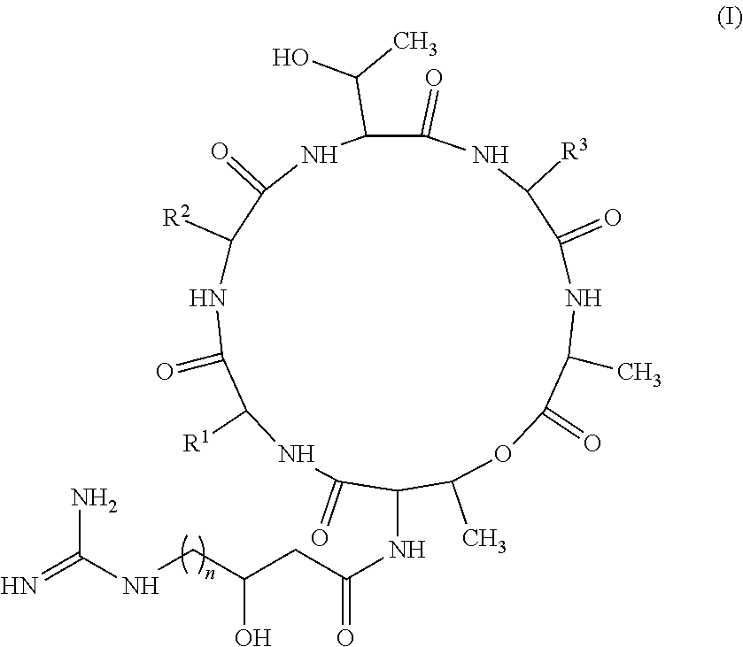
C1(=O)NC([R3])C(=O)NC(C)C(=O)OC(C)C(NC(=O)CC(CNC(=N)N)O)C(=O)NC([R1])C(=O)NC([R2])C(=O)NC1C(C)O
